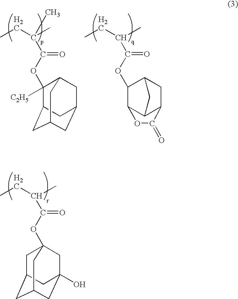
CCC(C)(C)C(OC1([C2H5])C2CC3CC(CC1C3)C2)=O.CCC(C(OC1C2C3C(CC1C3)C(=O)O2)=O)C.CCC(C(OC12CC3CC(CC(O)(C1)C3)C2)=O)C
